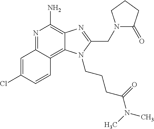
C1=C(Cl)C=CC2=C3C(=C(N)N=C12)N=C(CN1C(=O)CCC1)N3CCCC(=O)N(C)C
